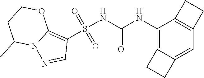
S(NC(NC1=C2C(=CC3=C1CC3)CC2)=O)(C1=C2N(N=C1)C(C)CCO2)(=O)=O
